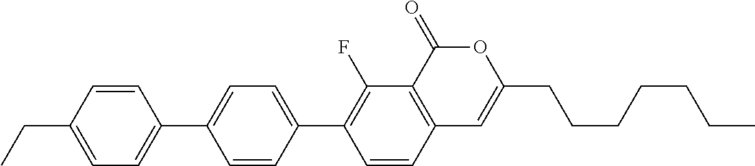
C12=C(C(=O)OC(CCCCCCC)=C1)C(F)=C(C1=CC=C(C3=CC=C(CC)C=C3)C=C1)C=C2
